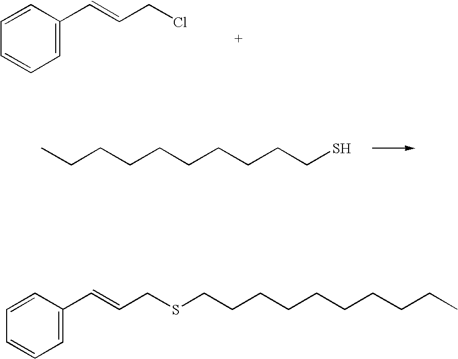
C(CCCCCCCCS)C.C1=CC=C(C=CCCl)C=C1.C1=CC(C=CCSCCCCCCCCCC)=CC=C1
